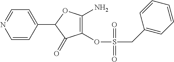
C1(C2=CC=NC=C2)C(=O)C(OS(CC2=CC=CC=C2)(=O)=O)=C(N)O1
